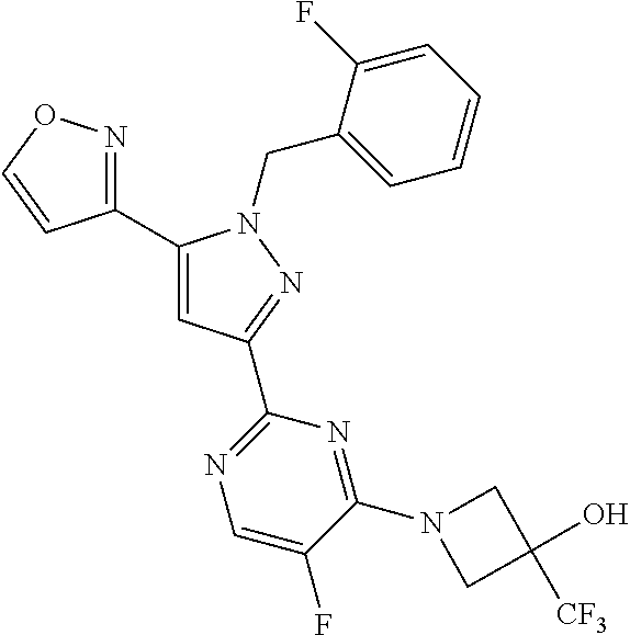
C1(C2=NOC=C2)=CC(C2=NC=C(F)C(N3CC(O)([CF3])C3)=N2)=NN1CC1=CC=CC=C1F
